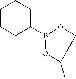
C1CCC(B2OC(C)CO2)CC1
